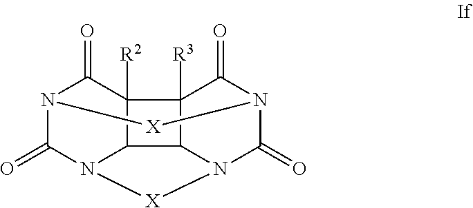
N12C(=O)N3C4C([R2])(C1=O)C1([R3])C4N(C(=O)N(C1=O)[X]2)[X]3
